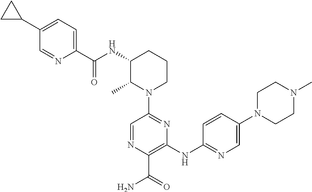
N1(C2=NC(NC3=NC=C(N4CCN(C)CC4)C=C3)=C(C(=O)N)N=C2)CCCC(NC(C2=CC=C(C3CC3)C=N2)=O)C1C
